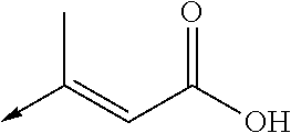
C(C(O)=O)=C(->C)C
